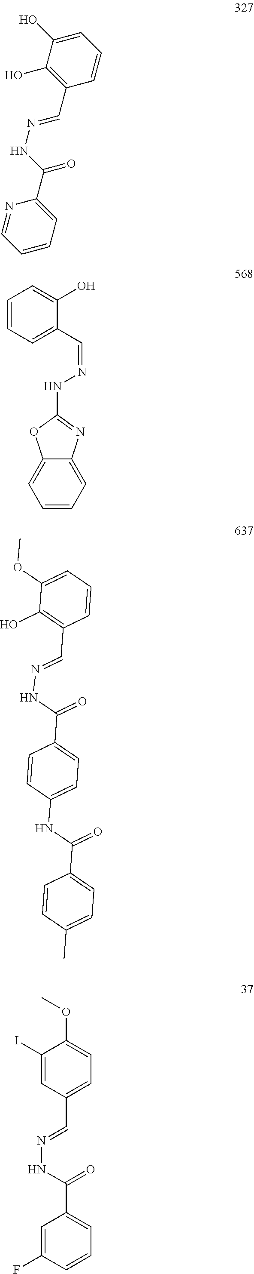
C1=C(O)C(O)=C(C=NNC(C2=CC=CC=N2)=O)C=C1.C1=CC=C(C=NNC2=NC3=CC=CC=C3O2)C(O)=C1.C1=C(OC)C(O)=C(C=NNC(=O)C2=CC=C(NC(C3=CC=C(C)C=C3)=O)C=C2)C=C1.C1(I)=CC(C=NNC(=O)C2=CC=CC(F)=C2)=CC=C1OC
